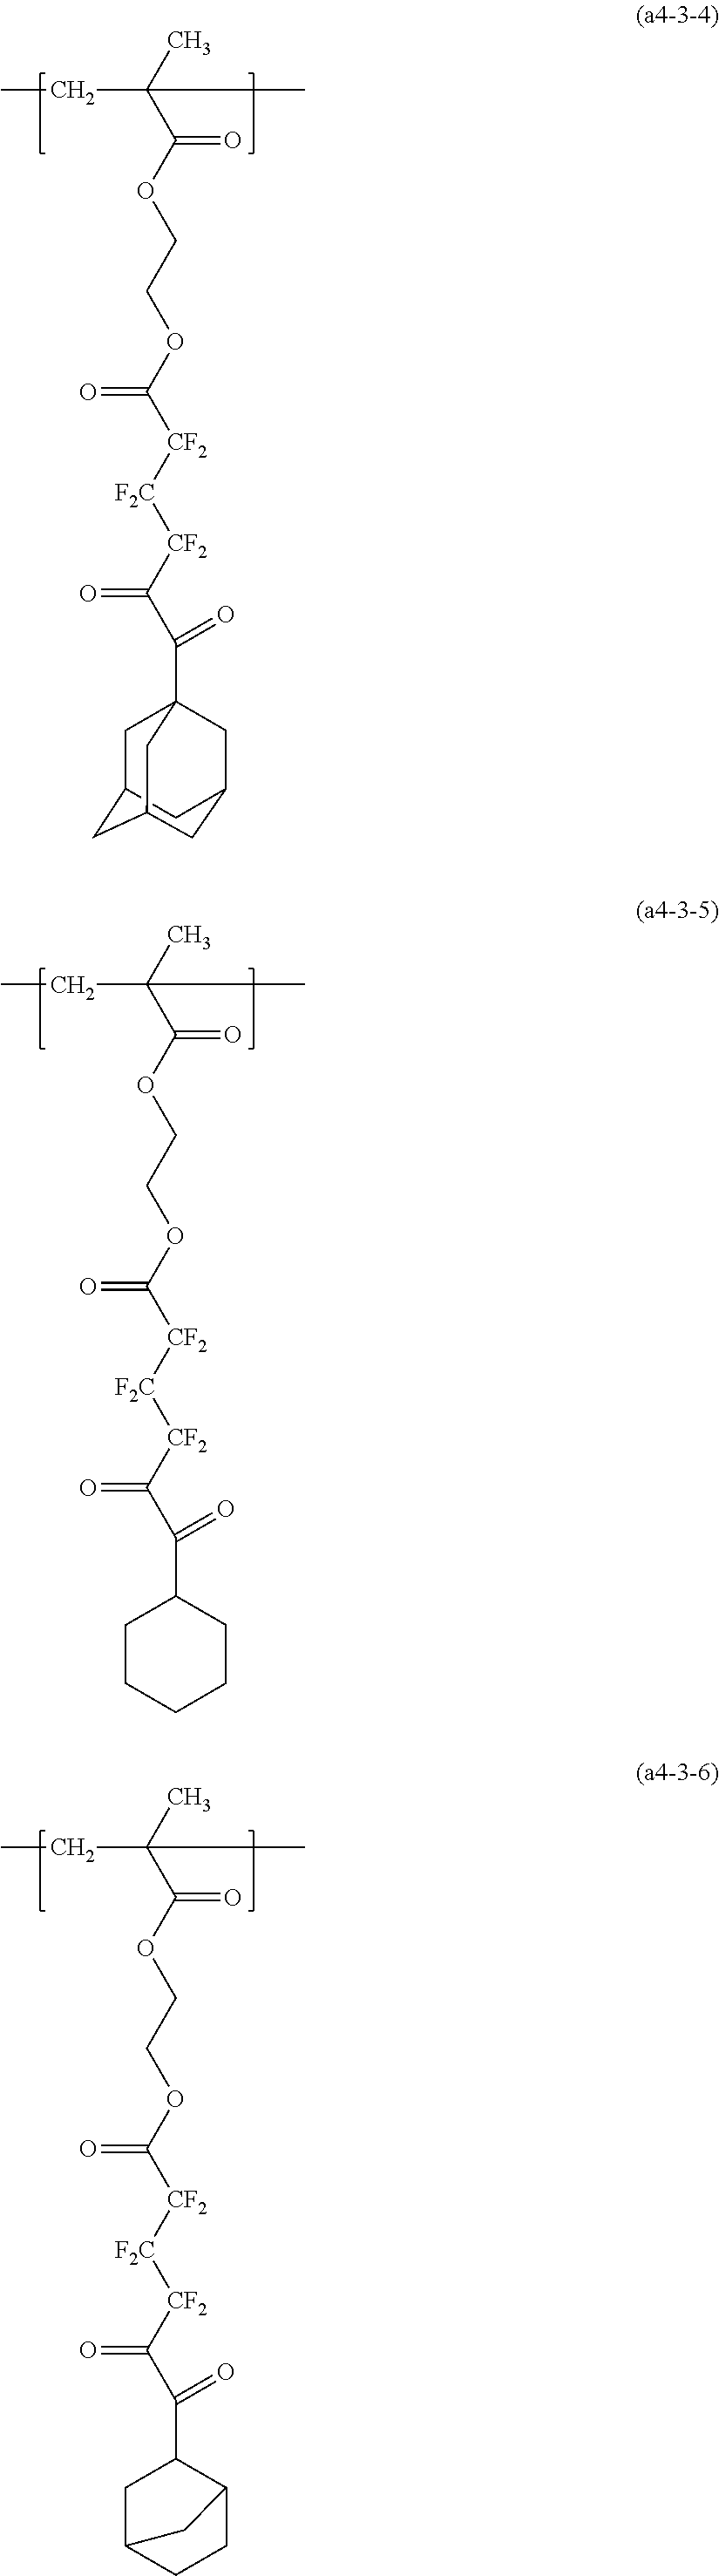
C1C2CC3CC(CC1(C(C([CF2][F2C][CF2]C(OCCOC(C(C)(CC)C)=O)=O)=O)=O)C3)C2.C1CCCCC1C(C([CF2][F2C][CF2]C(OCCOC(C(C)(CC)C)=O)=O)=O)=O.C(C([CF2][F2C][CF2]C(OCCOC(C(C)(CC)C)=O)=O)=O)(C1CC2CCC1C2)=O
